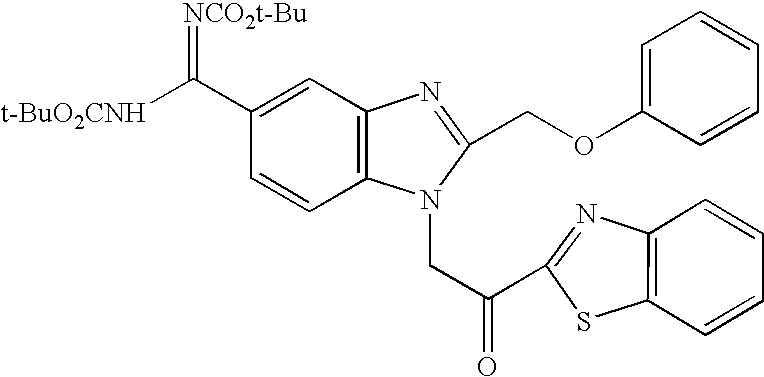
C1=CC2=C(C=C1C([t-BuO2CNH])=[NCO2t-Bu])N=C(COC1=CC=CC=C1)N2CC(C1=NC2=C(S1)C=CC=C2)=O
